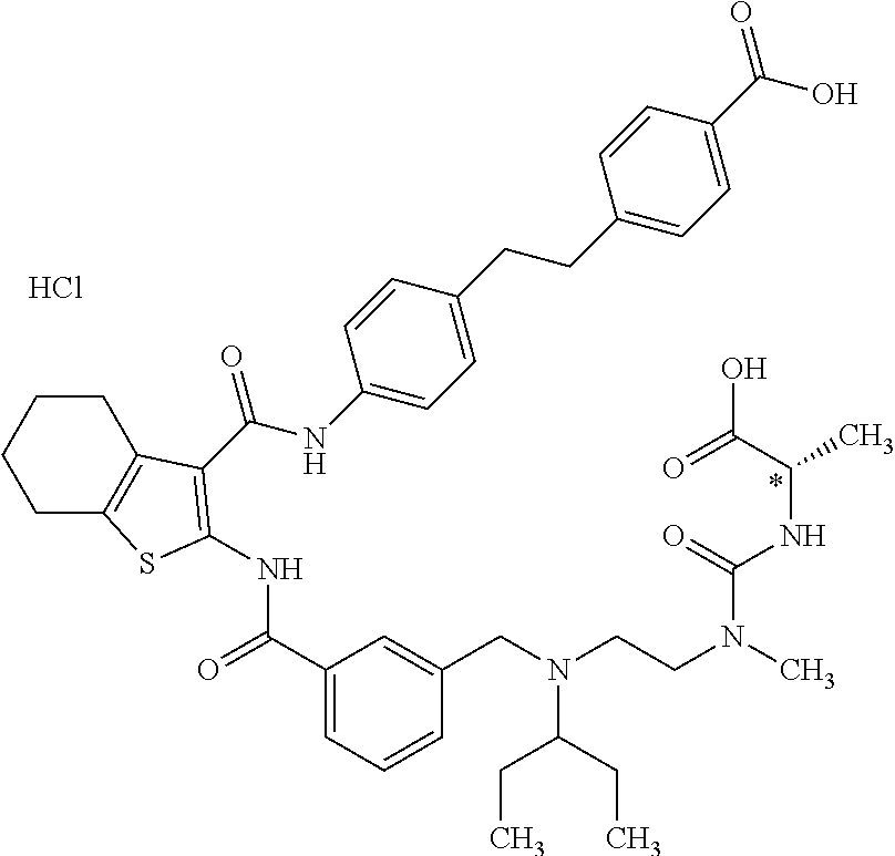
C1(C(=O)NC2=C(C(=O)NC3=CC=C(CCC4=CC=C(C(=O)O)C=C4)C=C3)C3=C(CCCC3)S2)=CC=CC(CN(CCN(C(NC(C(=O)O)C)=O)C)C(CC)CC)=C1.Cl.*
